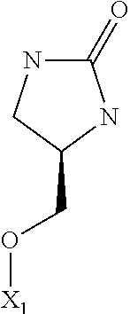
C1(=O)NCC(CO[X1])N1
